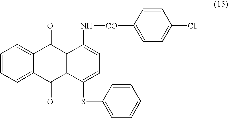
C1=C2C(=CC=C1)C(=O)C1=C(C2=O)C(SC2=CC=CC=C2)=CC=C1N[CO]C1=CC=C(Cl)C=C1
